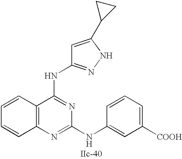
C12=C(N=C(NC3=CC([COOH])=CC=C3)N=C1NC1=NNC(C3CC3)=C1)C=CC=C2
